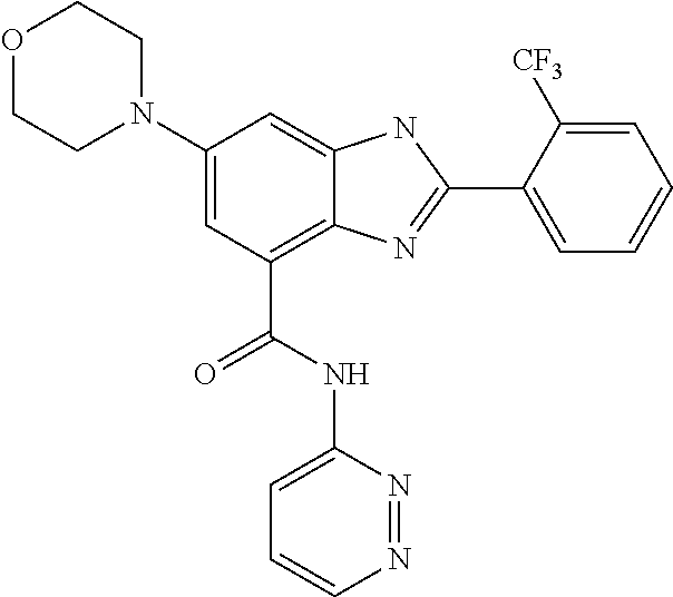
O1CCN(C2=CC(C(NC3=CC=CN=N3)=O)=C3C(=C2)NC(C2=CC=CC=C2[CF3])=N3)CC1
